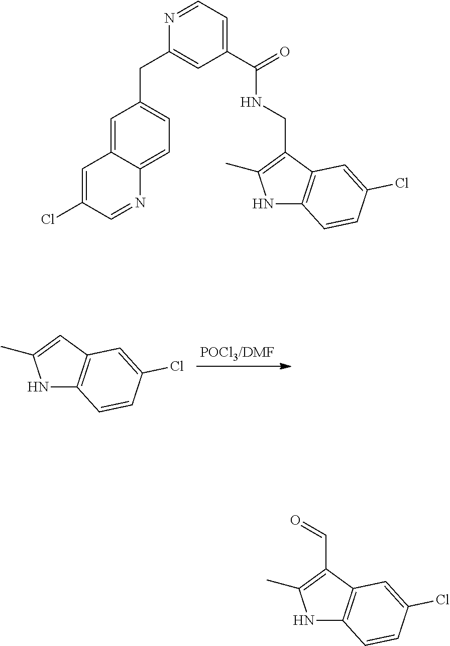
N1C2=C(C=C1C)C=C(Cl)C=C2.[POCl3/DMF].N1C2=C(C(C=O)=C1C)C=C(Cl)C=C2.N1C2=C(C(CNC(C3=CC=NC(CC4=CC=C5C(=C4)C=C(Cl)C=N5)=C3)=O)=C1C)C=C(Cl)C=C2
